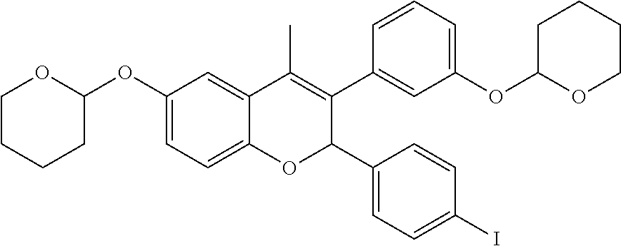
C1CCCC(OC2=CC=C3C(=C2)C(C)=C(C2=CC(OC4OCCCC4)=CC=C2)C(C2=CC=C(I)C=C2)O3)O1
